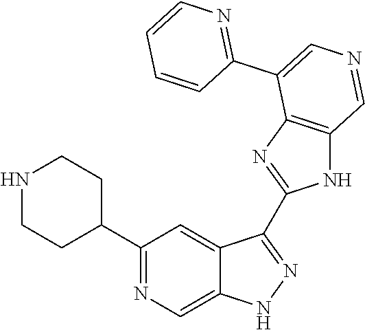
C1(C2CCNCC2)=NC=C2C(=C1)C(C1=NC3=C(N1)C=NC=C3C1=NC=CC=C1)=NN2
